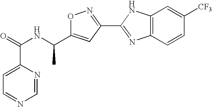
O1C(C(NC(=O)C2=CC=NC=N2)C)=CC(C2=NC3=C(N2)C=C([CF3])C=C3)=N1
